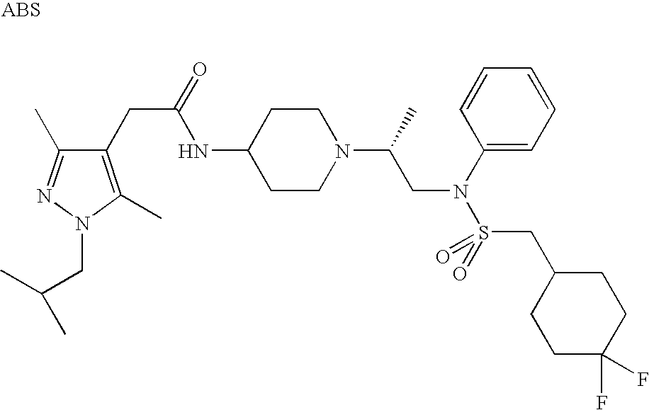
C(C(C)C)N1C(C)=C(CC(=O)NC2CCN(C(C)CN(S(=O)(CC3CCC(F)(F)CC3)=O)C3=CC=CC=C3)CC2)C(C)=N1
